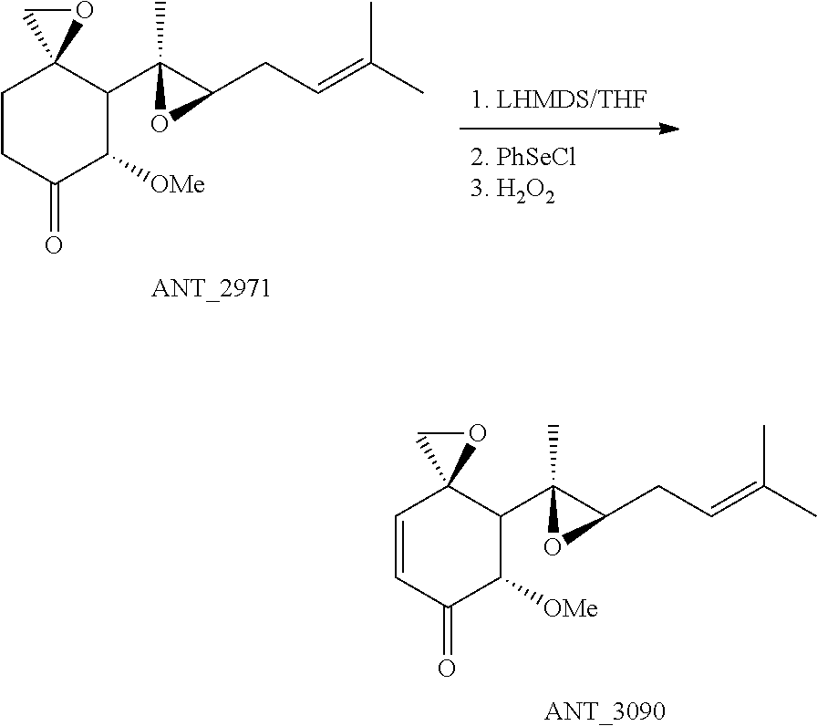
C1CC(=O)C([OMe])C(C2(C)C(CC=C(C)C)O2)C12OC2.[ANT_2971].C1=CC(=O)C([OMe])C(C2(C)C(CC=C(C)C)O2)C12OC2.[ANT_3090]
